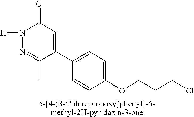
[H]N1N=C(C)C(C2=CC=C(OCCCCl)C=C2)=CC1=O
